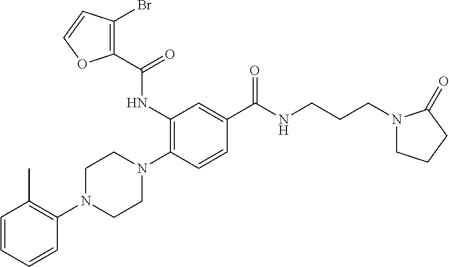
C1=CC=CC(N2CCN(C3=C(NC(C4=C(Br)C=CO4)=O)C=C(C(NCCCN4CCCC4=O)=O)C=C3)CC2)=C1C
